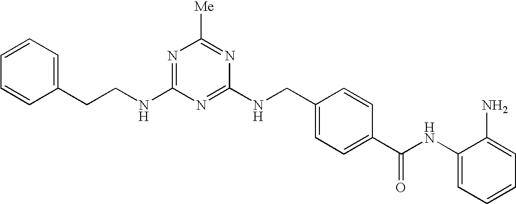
C1(CCNC2=NC([Me])=NC(NCC3=CC=C(C(NC4=CC=CC=C4N)=O)C=C3)=N2)=CC=CC=C1
